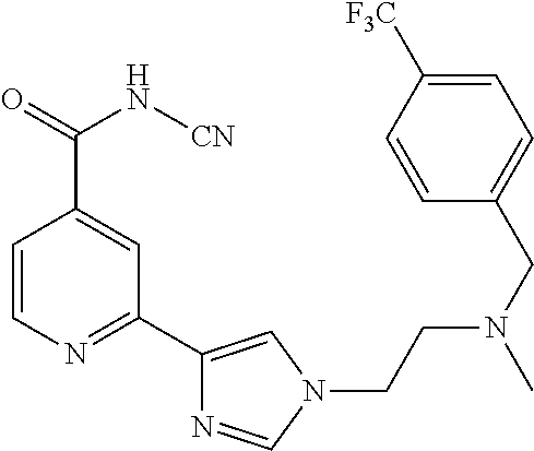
C1=CN=C(C2=CN(CCN(CC3=CC=C([F3C])C=C3)C)C=N2)C=C1C(N[CN])=O
